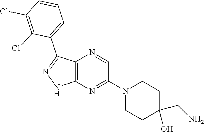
C12=C(N=C(N3CCC(O)(CN)CC3)C=N1)NN=C2C1=CC=CC(Cl)=C1Cl
